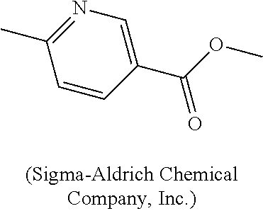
C1=CC(C(=O)OC)=CN=C1C
